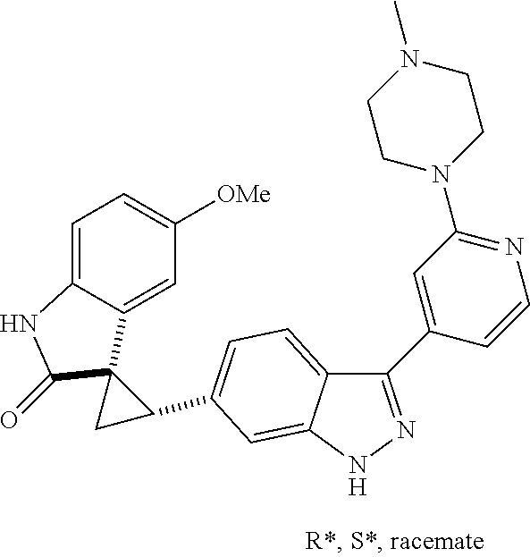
C1C(C2=CC=C3C(C4=CC(N5CCN(C)CC5)=NC=C4)=NNC3=C2)C12C1=CC([OMe])=CC=C1NC2=O
